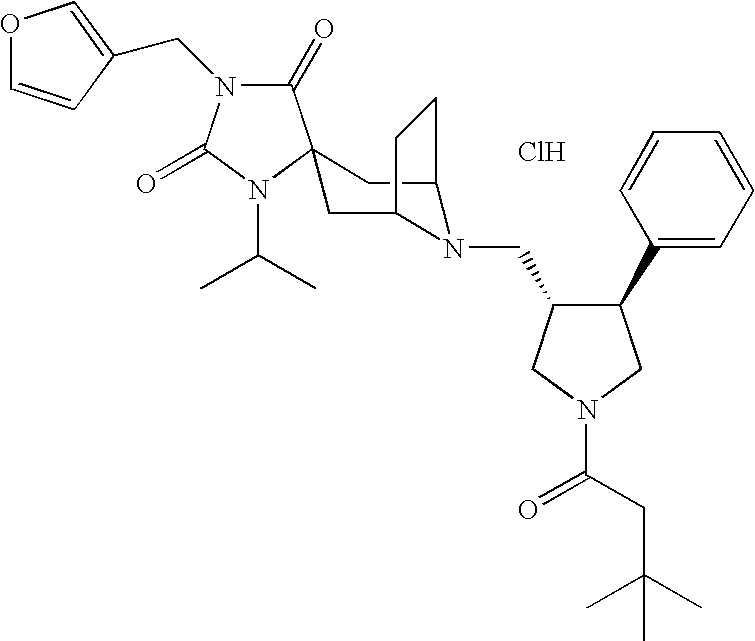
Cl.C1(=O)N(CC2=COC=C2)C(=O)N(C(C)C)C12CC1N(CC3C(C4=CC=CC=C4)CN(C(=O)CC(C)(C)C)C3)C(C2)CC1
